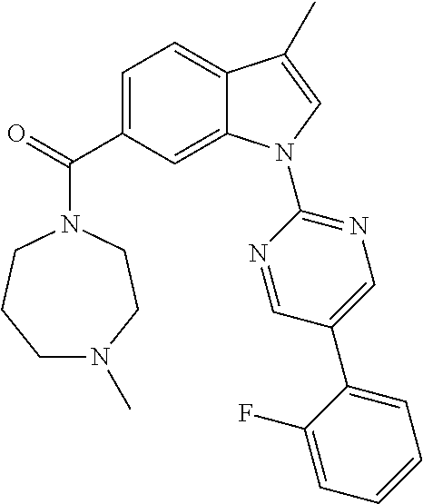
O=C(C1=CC=C2C(=C1)N(C1=NC=C(C3=CC=CC=C3F)C=N1)C=C2C)N1CCN(C)CCC1
